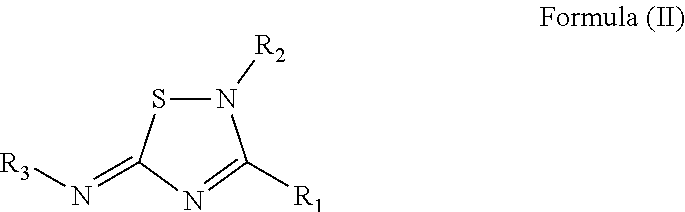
N1([R2])SC(=N[R3])N=C1[R1]
